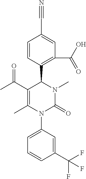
N#CC1=CC(C(=O)O)=C(C2N(C)C(=O)N(C3=CC=CC(C(F)(F)F)=C3)C(C)=C2C(C)=O)C=C1
